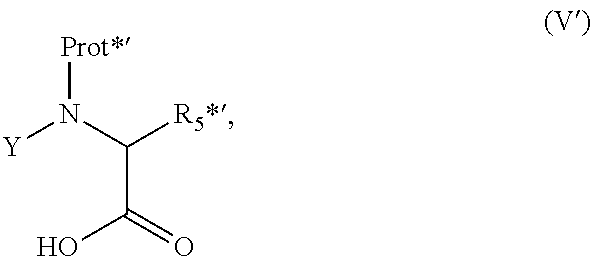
C(C(O)=O)(N([Prot*])[Y])[R5*]
